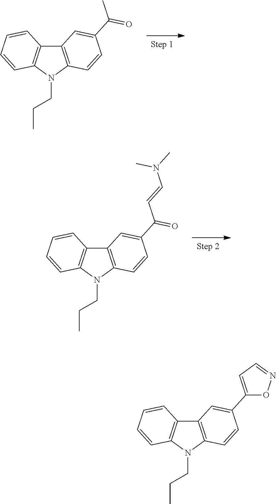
C12=C(N(CCC)C3=C1C=CC=C3)C=CC(C(C)=O)=C2.C12=C(N(CCC)C3=C1C=CC=C3)C=CC(C(=O)C=CN(C)C)=C2.C12=C(N(CCC)C3=C1C=CC=C3)C=CC(C1=CC=NO1)=C2
